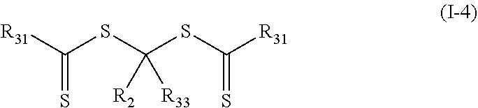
[R31]C(SC(SC([R31])=S)([R2])[R33])=S
